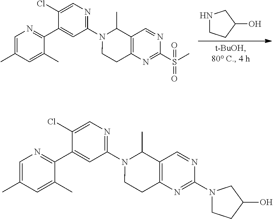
N1CCC(O)C1.C1=C(C)C=C(C)C(C2=CC(N3CCC4=C(C3C)C=NC(S(C)(=O)=O)=N4)=NC=C2Cl)=N1.C1=C(C)C=C(C)C(C2=CC(N3CCC4=C(C3C)C=NC(N3CCC(O)C3)=N4)=NC=C2Cl)=N1
